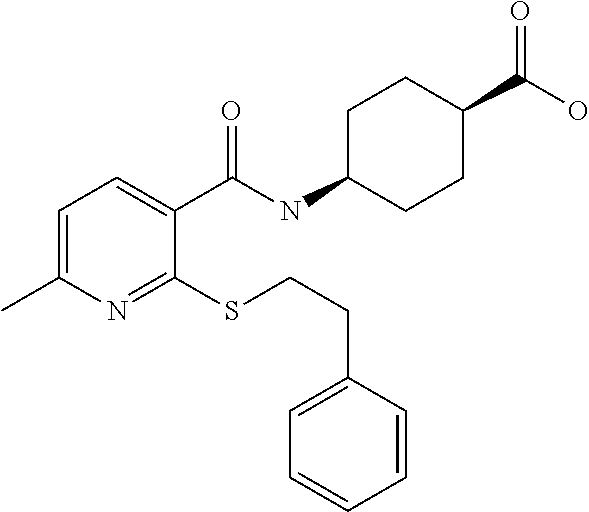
C1=C(C)N=C(SCCC2=CC=CC=C2)C(C(=O)NC2CCC(C(O)=O)CC2)=C1
